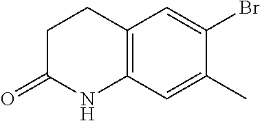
C1CC(=O)NC2=C1C=C(Br)C(C)=C2
